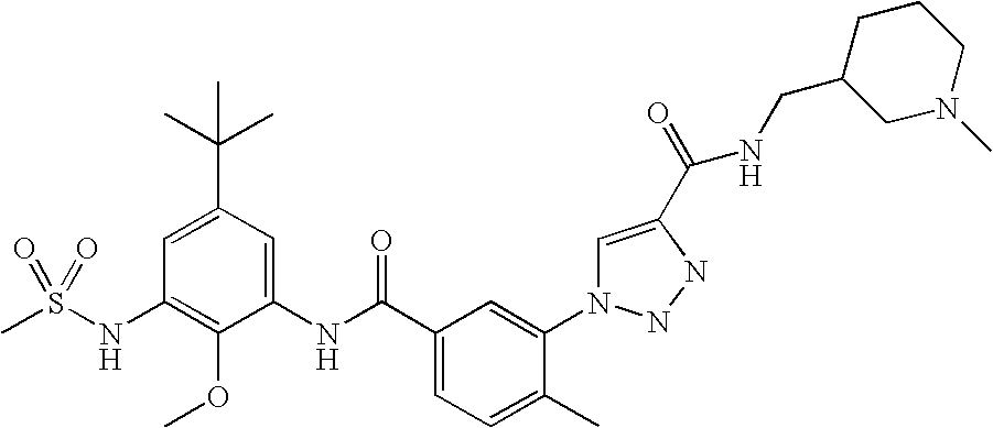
CS(NC1=C(OC)C(NC(C2=CC=C(C)C(N3C=C(C(=O)NCC4CN(C)CCC4)NN3)=C2)=O)=CC(C(C)(C)C)=C1)(=O)=O
